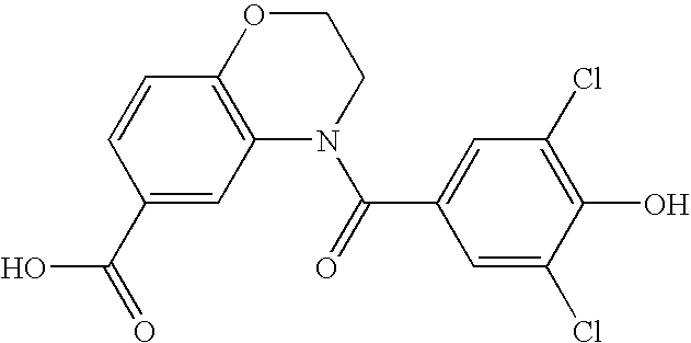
C1(C(O)=O)=CC2=C(C=C1)OCCN2C(=O)C1=CC(Cl)=C(O)C(Cl)=C1
